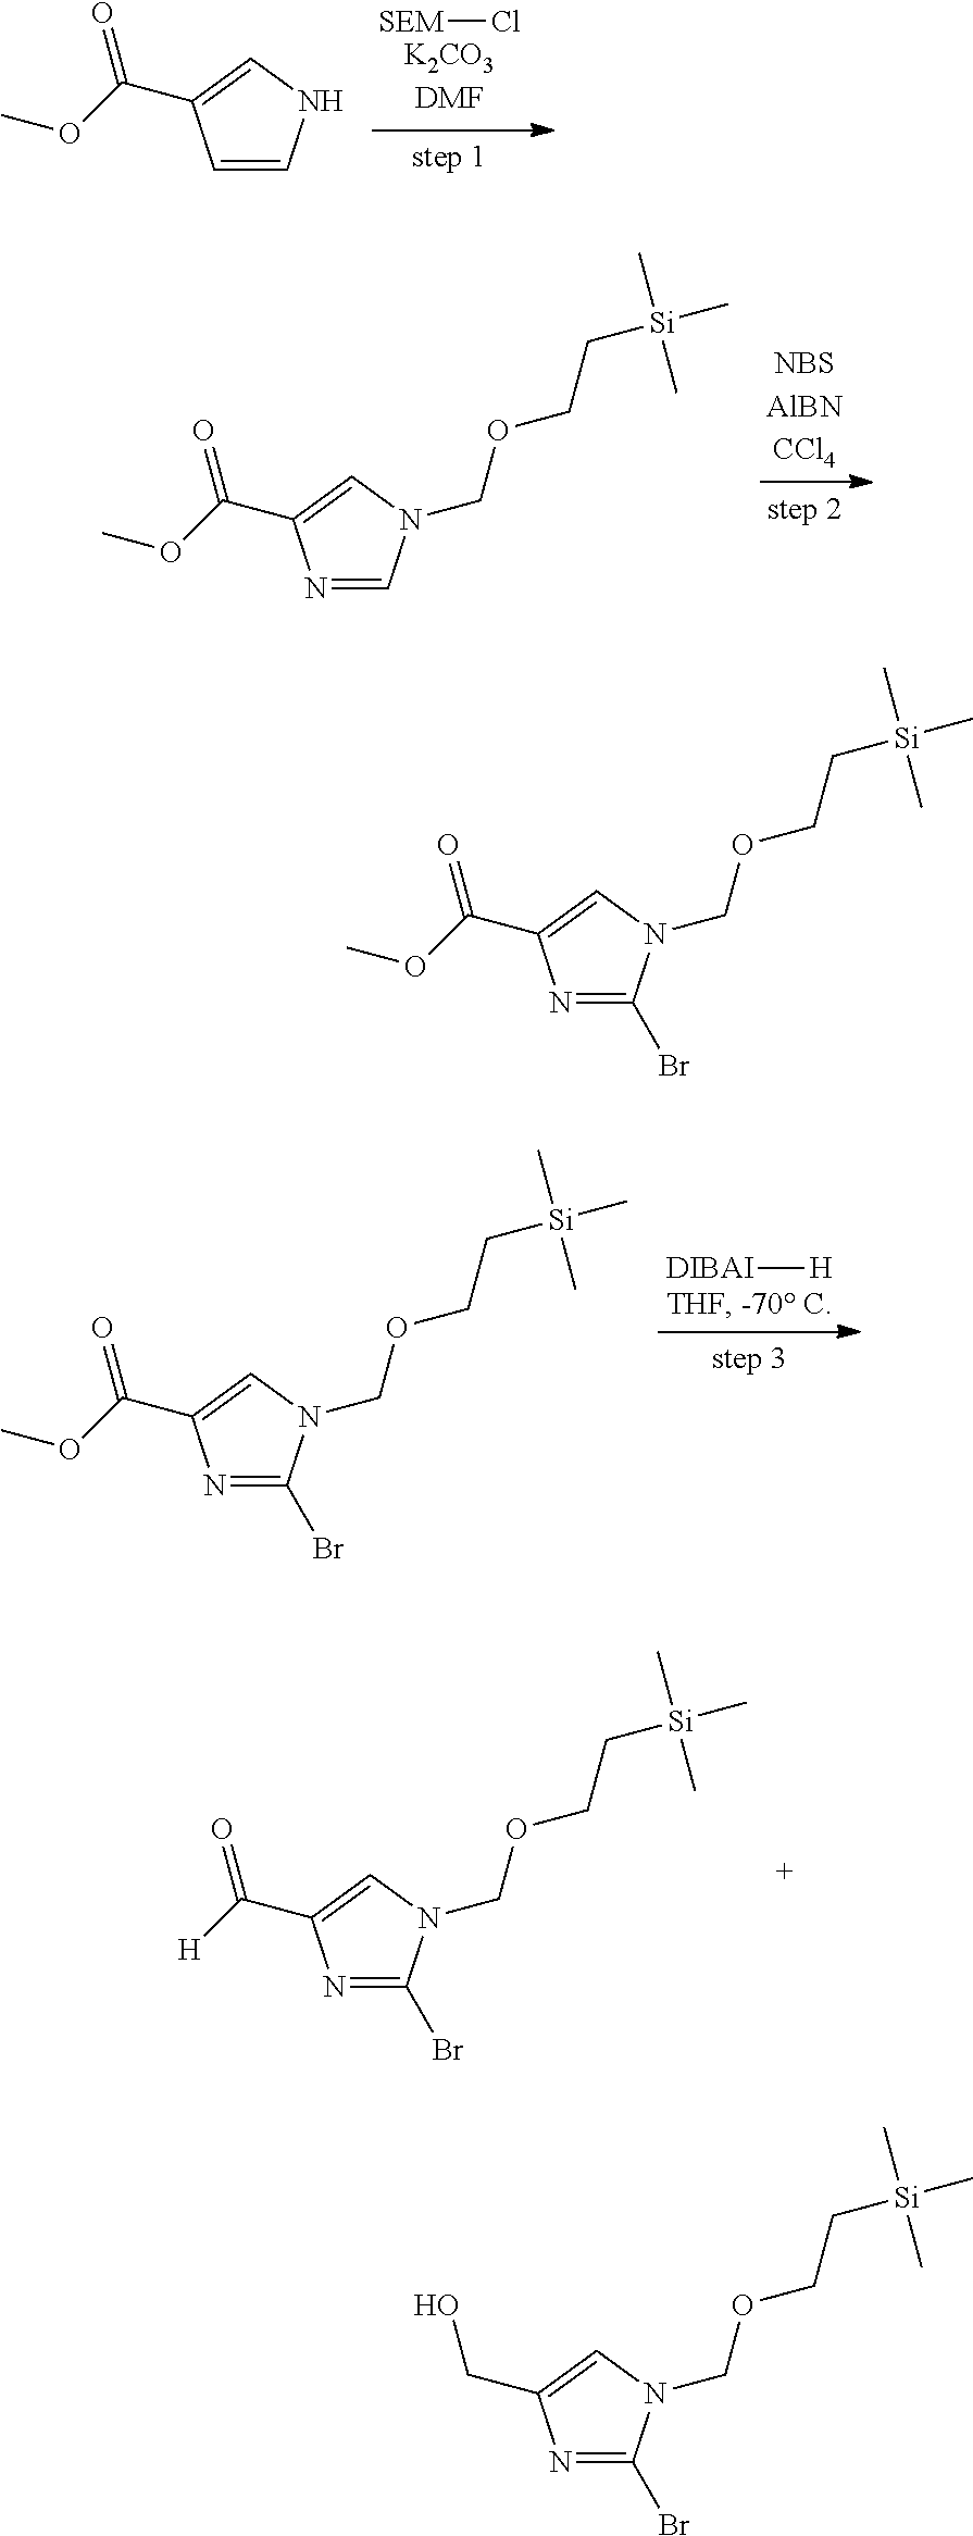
[SEM]Cl.C1=CNC=C1C(OC)=O.N1=CN(COCC[Si](C)(C)C)C=C1C(OC)=O.N1=C(Br)N(COCC[Si](C)(C)C)C=C1C(OC)=O.N1=C(Br)N(COCC[Si](C)(C)C)C=C1C(OC)=O.[DIBAI][H].N1=C(Br)N(COCC[Si](C)(C)C)C=C1C([H])=O.N1=C(Br)N(COCC[Si](C)(C)C)C=C1CO
